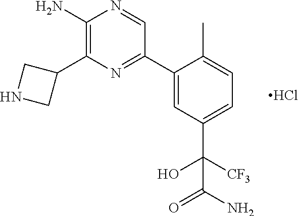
C1(N)=C(C2CNC2)N=C(C2=CC(C([CF3])(O)C(N)=O)=CC=C2C)C=N1.Cl
